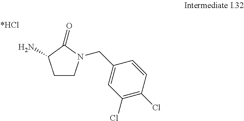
C1CN(CC2=CC(Cl)=C(Cl)C=C2)C(=O)C1N
